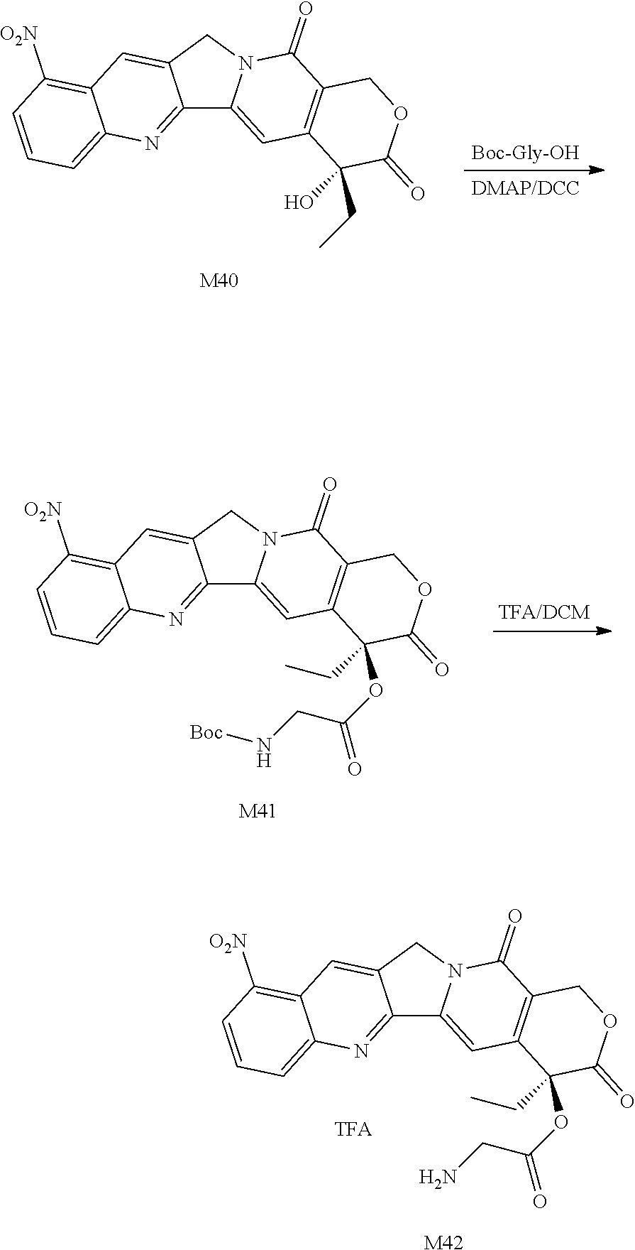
[Boc-Gly-OH].[M40].C12=NC3=CC=CC([O2N])=C3C=C1CN1C2=CC2=C(C1=O)COC(=O)C2(CC)O.[M41].C12=NC3=CC=CC([O2N])=C3C=C1CN1C2=CC2=C(C1=O)COC(=O)C2(OC(CN[Boc])=O)CC.[M42].C12=NC3=CC=CC([O2N])=C3C=C1CN1C2=CC2=C(C1=O)COC(=O)C2(OC(CN)=O)CC
